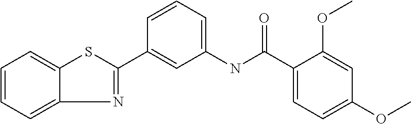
N1=C(C2=CC(NC(C3=CC=C(OC)C=C3OC)=O)=CC=C2)SC2=CC=CC=C12
